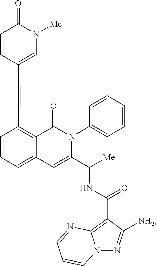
C1=CC=C2C(=C1C#CC1=CN([Me])C(=O)C=C1)C(=O)N(C1=CC=CC=C1)C(C([Me])NC(C1=C3N(N=C1[NH2])C=CC=N3)=O)=C2
